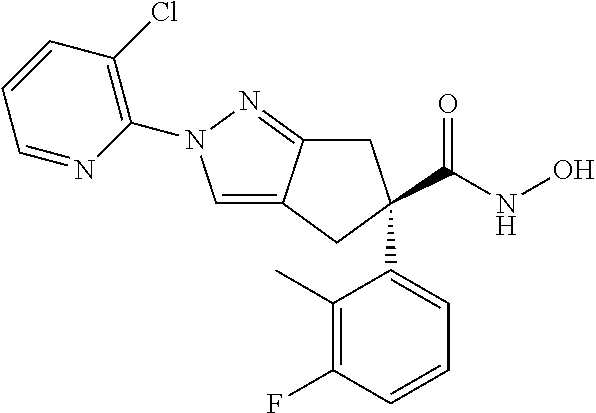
C1=C2C(=NN1C1=C(Cl)C=CC=N1)CC(C1=CC=CC(F)=C1C)(C(NO)=O)C2
